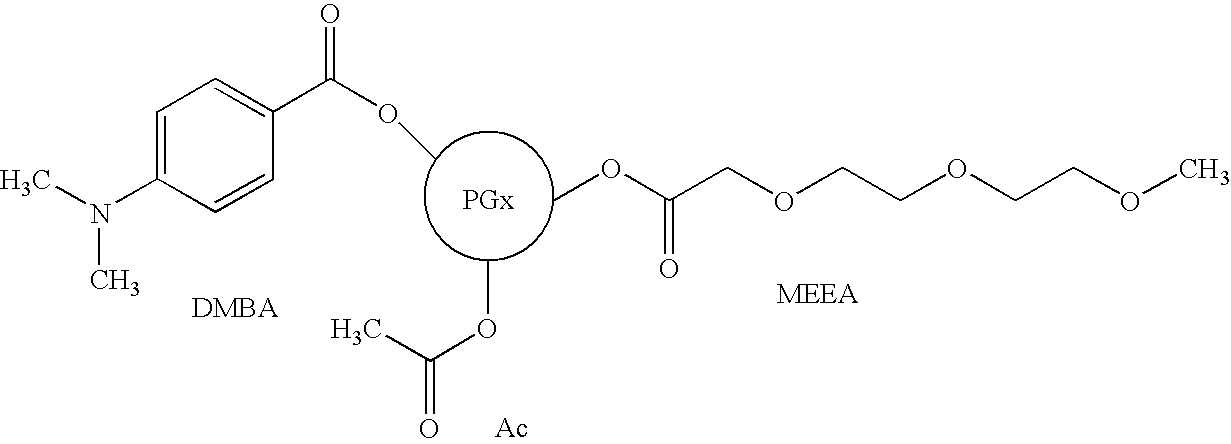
C1=C(N(C)C)C=CC(C(OC)=O)=C1.COC(=O)C.COC(COCCOCCOC)=O.[Ac]
